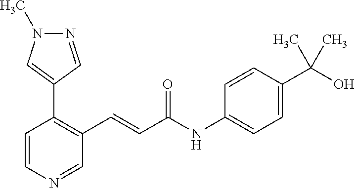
N1=CC(C2=C(C=CC(NC3=CC=C(C(O)(C)C)C=C3)=O)C=NC=C2)=CN1C
